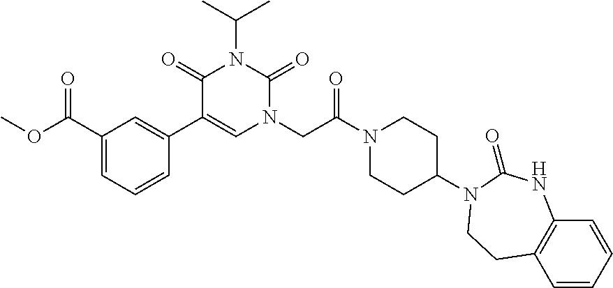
C1(C(OC)=O)=CC=CC(C2=CN(CC(N3CCC(N4C(=O)NC5=C(C=CC=C5)CC4)CC3)=O)C(=O)N(C(C)C)C2=O)=C1
